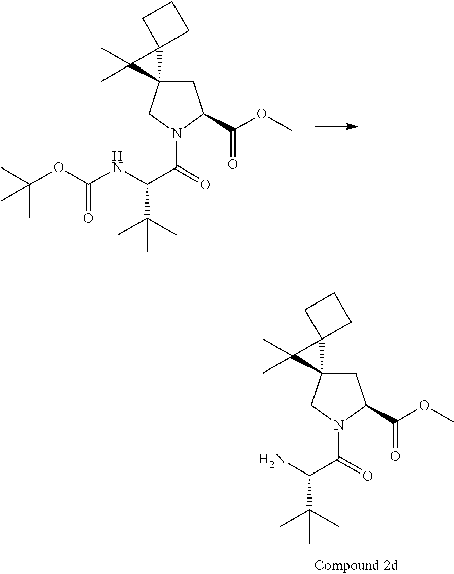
O(C(C)(C)C)C(NC(C(=O)N1C(C(OC)=O)CC2(C1)C1(C2(C)C)CCC1)C(C)(C)C)=O.NC(C(=O)N1C(C(OC)=O)CC2(C1)C1(C2(C)C)CCC1)C(C)(C)C
